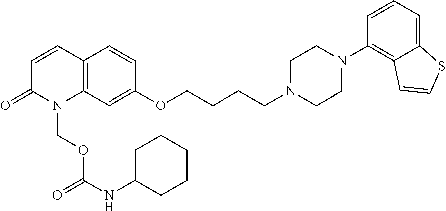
C1=CC2=C(N(COC(NC3CCCCC3)=O)C1=O)C=C(OCCCCN1CCN(C3=C4C(=CC=C3)SC=C4)CC1)C=C2
